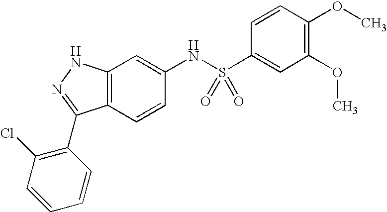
C12=C(C=CC(NS(C3=CC(OC)=C(OC)C=C3)(=O)=O)=C1)C(C1=C(Cl)C=CC=C1)=NN2
